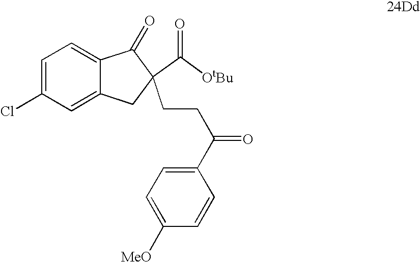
C1=C(Cl)C=C2C(=C1)C(=O)C(CCC(=O)C1=CC=C([MeO])C=C1)(C([OtBu])=O)C2
